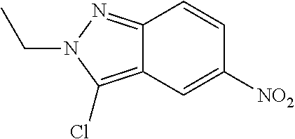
C12=NN(CC)C(Cl)=C1C=C([NO2])C=C2
